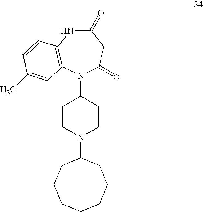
C1(=O)NC2=C(N(C3CCN(C4CCCCCCC4)CC3)C(=O)C1)C=C(C)C=C2
